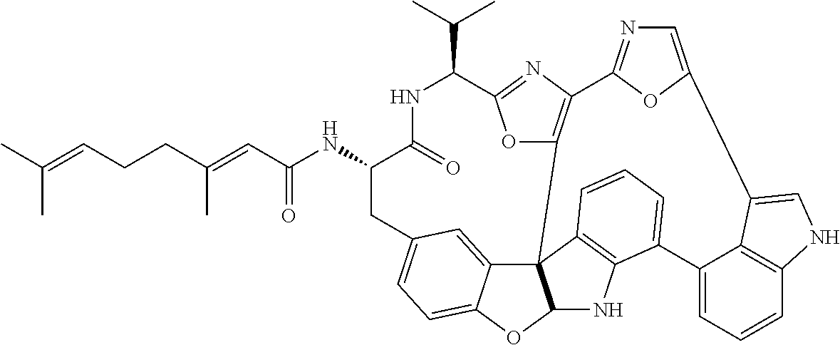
C(=O)(NC1C(=O)NC(C(C)C)C2=NC3=C(O2)C24C5=CC(=CC=C5OC2NC2=C4C=CC=C2C2=CC=CC4=C2C(=CN4)C2=CN=C3O2)C1)C=C(CCC=C(C)C)C
